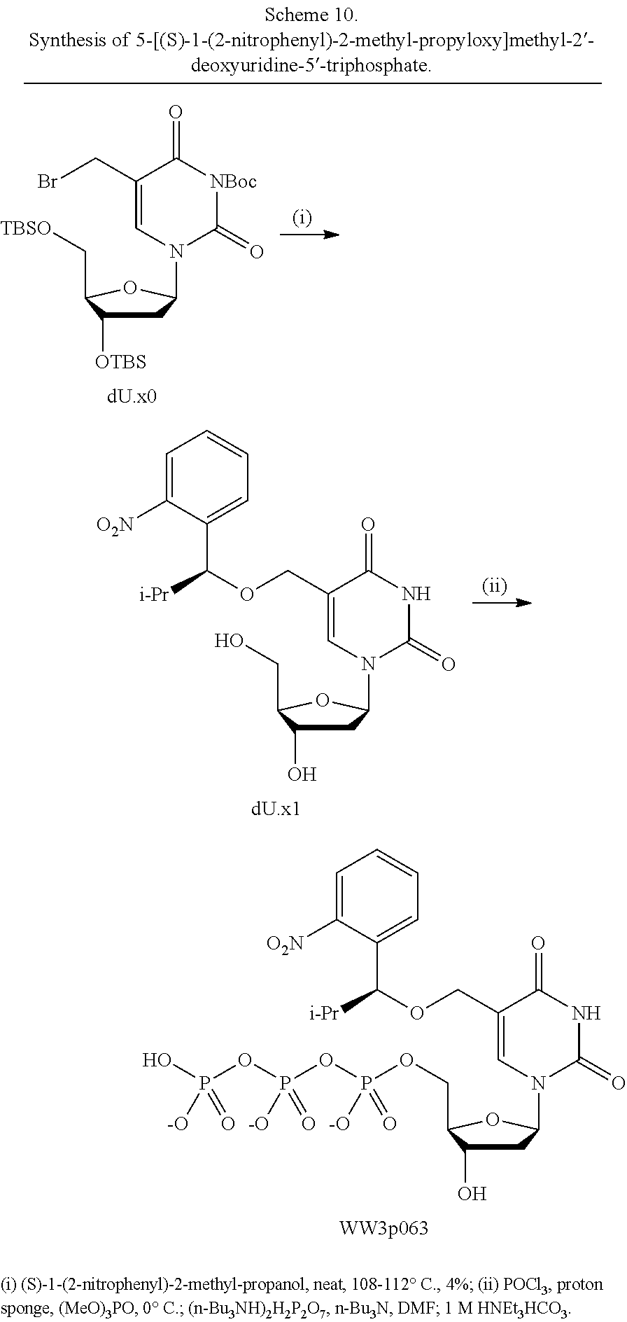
C1(=O)NC(=O)C(COC([i-Pr])C2=CC=CC=C2[O2N])=CN1C1CC(O)C(CO)O1.C1(=O)NC(=O)C(COC([i-Pr])C2=CC=CC=C2[O2N])=CN1C1CC(O)C(COP(OP(OP(O)([-O])=O)([-O])=O)([-O])=O)O1.C1(=O)[NBoc]C(=O)C(CBr)=CN1C1CC([OTBS])C(C[TBSO])O1
